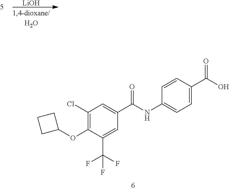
[LiOH].C1(Cl)=C(OC2CCC2)C(C(F)(F)F)=CC(C(NC2=CC=C(C(O)=O)C=C2)=O)=C1
